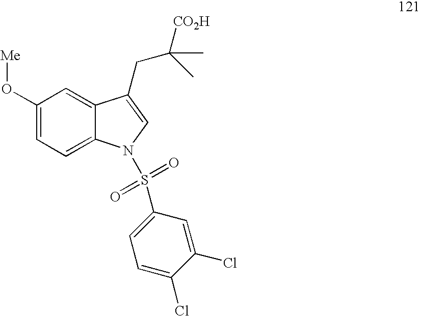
C1(O[Me])=CC=C2C(=C1)C(CC([CO2H])(C)C)=CN2S(=O)(=O)C1=CC=C(Cl)C(Cl)=C1
